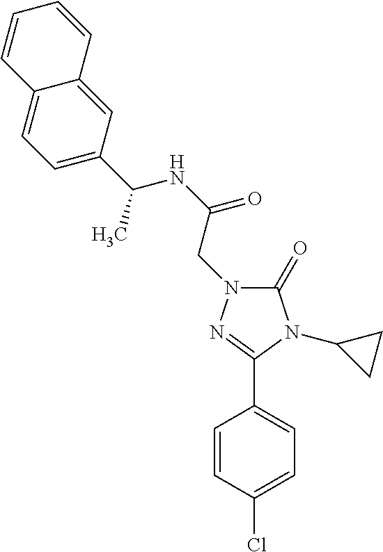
C1(=O)N(CC(NC(C2=CC=C3C(=C2)C=CC=C3)C)=O)N=C(C2=CC=C(Cl)C=C2)N1C1CC1
